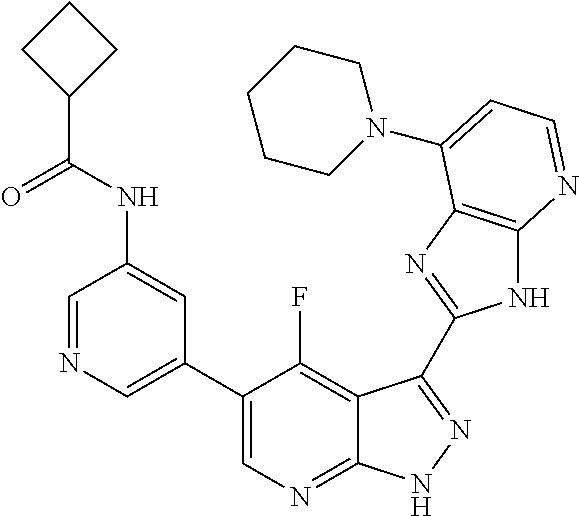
C1=NC=C(C2=CN=C3C(=C2F)C(C2=NC4=C(N2)N=CC=C4N2CCCCC2)=NN3)C=C1NC(C1CCC1)=O
